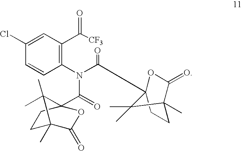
C1(Cl)=CC(C([CF3])=O)=C(N(C(=O)C23OC(=O)C(C)(CC2)C3(C)C)C(=O)C23OC(=O)C(C)(CC2)C3(C)C)C=C1
